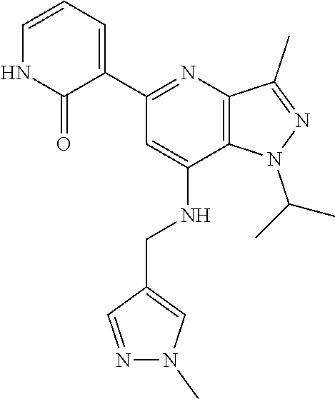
CC(N1C2=C(C(C)=N1)N=C(C1=CC=CNC1=O)C=C2NCC1=CN(C)N=C1)C
